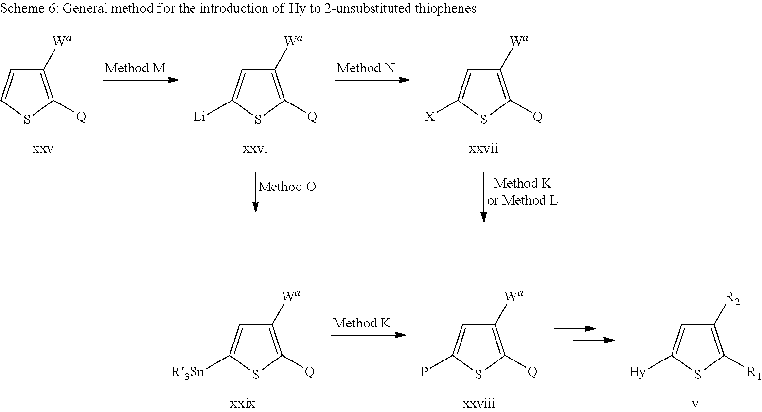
C1([Wa])=C([Q])SC=C1.C1([Wa])=C([Q])SC([Li])=C1.C1([Wa])=C([Q])SC([X])=C1.C1([Wa])=C([Q])SC([R3Sn])=C1.C1([Wa])=C([Q])SC(P)=C1.C1([R2])=C([R1])SC([Hy])=C1
